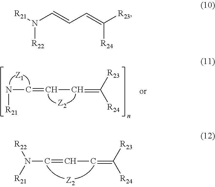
N(C=CC=C([R24])[R23])[R21].N(C=CC=C([R23])[R24])([R21])[R22].N([R22])([R21])C=CC=C([R24])[R23]
